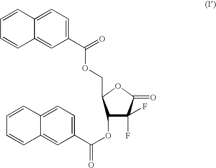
C1(OC(=O)C2=CC=C3C(=C2)C=CC=C3)C(F)(F)C(=O)OC1COC(=O)C1=CC=C2C(=C1)C=CC=C2
